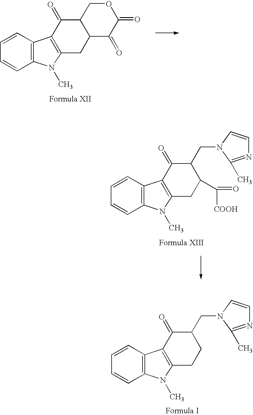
C12=C(C=CC=C1)C1=C(N2C)CC2C(C1=O)COC(=O)C2=O.C12=C(C=CC=C1)C1=C(N2C)CC(C(=O)[COOH])C(CN2C=CN=C2C)C1=O.C12=C(C=CC=C1)C1=C(N2C)CCC(CN2C=CN=C2C)C1=O
